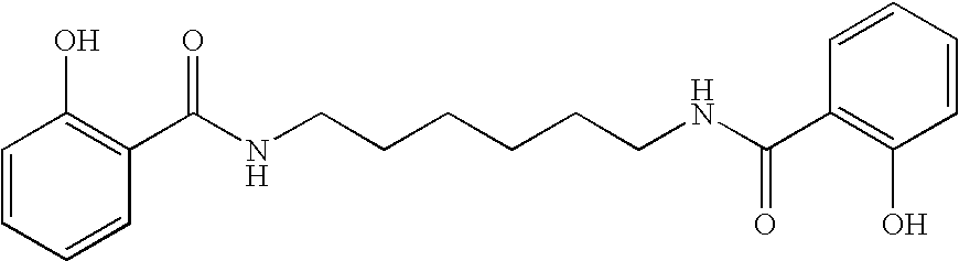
C1=CC=CC(C(NCCCCCCNC(C2=C(O)C=CC=C2)=O)=O)=C1O
